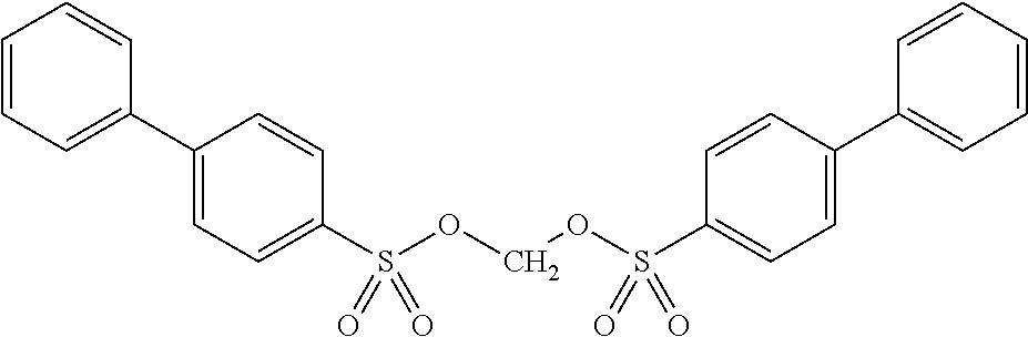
C1(C2=CC=CC=C2)=CC=C(S(OCOS(C2=CC=C(C3=CC=CC=C3)C=C2)(=O)=O)(=O)=O)C=C1
